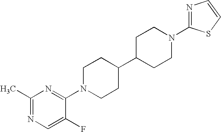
C1(C)=NC=C(F)C(N2CCC(C3CCN(C4=NC=CS4)CC3)CC2)=N1
